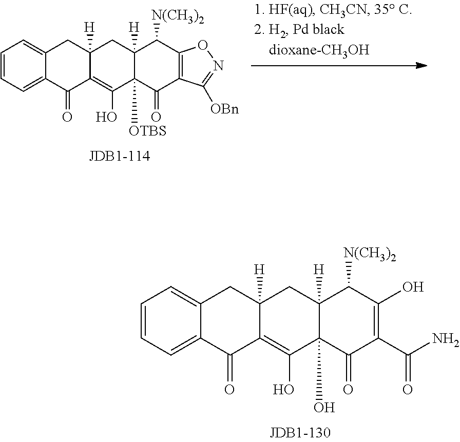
C1=CC=C2C(=C1)CC1([H])C(=C(O)C3(O)C([H])(C1)C([N(CH3)2])C(O)=C(C(N)=O)C3=O)C2=O.C1=CC=C2C(=C1)CC1([H])C(=C(O)C3([OTBS])C([H])(C1)C([N(CH3)2])C1=C(C3=O)C([OBn])=NO1)C2=O
